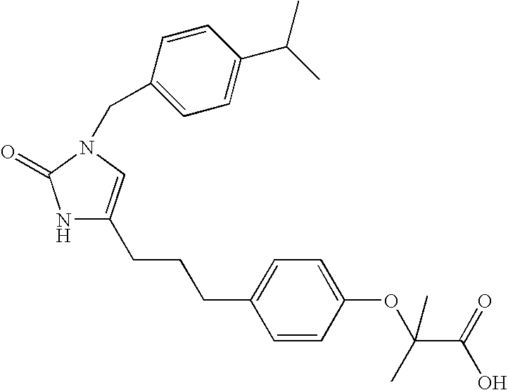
C1=CC(OC(C(=O)O)(C)C)=CC=C1CCCC1=CN(CC2=CC=C(C(C)C)C=C2)C(=O)N1
